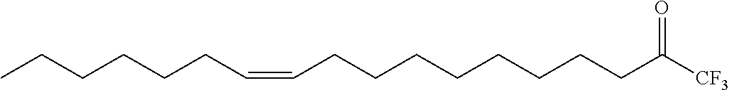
C(CCCCCCC([CF3])=O)CC=CCCCCCC
